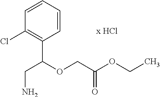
C1=CC=CC(Cl)=C1C(OCC(OCC)=O)CN
